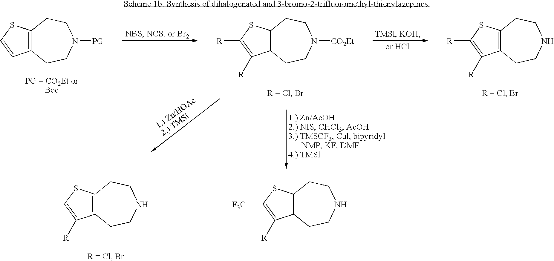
C12=C(SC=C1)CCN([PG])CC2.C12=C(SC([R])=C1[R])CCN([CO2Et])CC2.C12=C(SC([R])=C1[R])CCNCC2.C12=C(SC=C1[R])CCNCC2.C12=C(SC([F3C])=C1[R])CCNCC2
